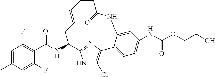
C1=C(C)C=C(F)C(C(NC2CC=CCCC(=O)NC3=CC(NC(=O)OCCO)=CC=C3C3=C(Cl)NC2=N3)=O)=C1F
